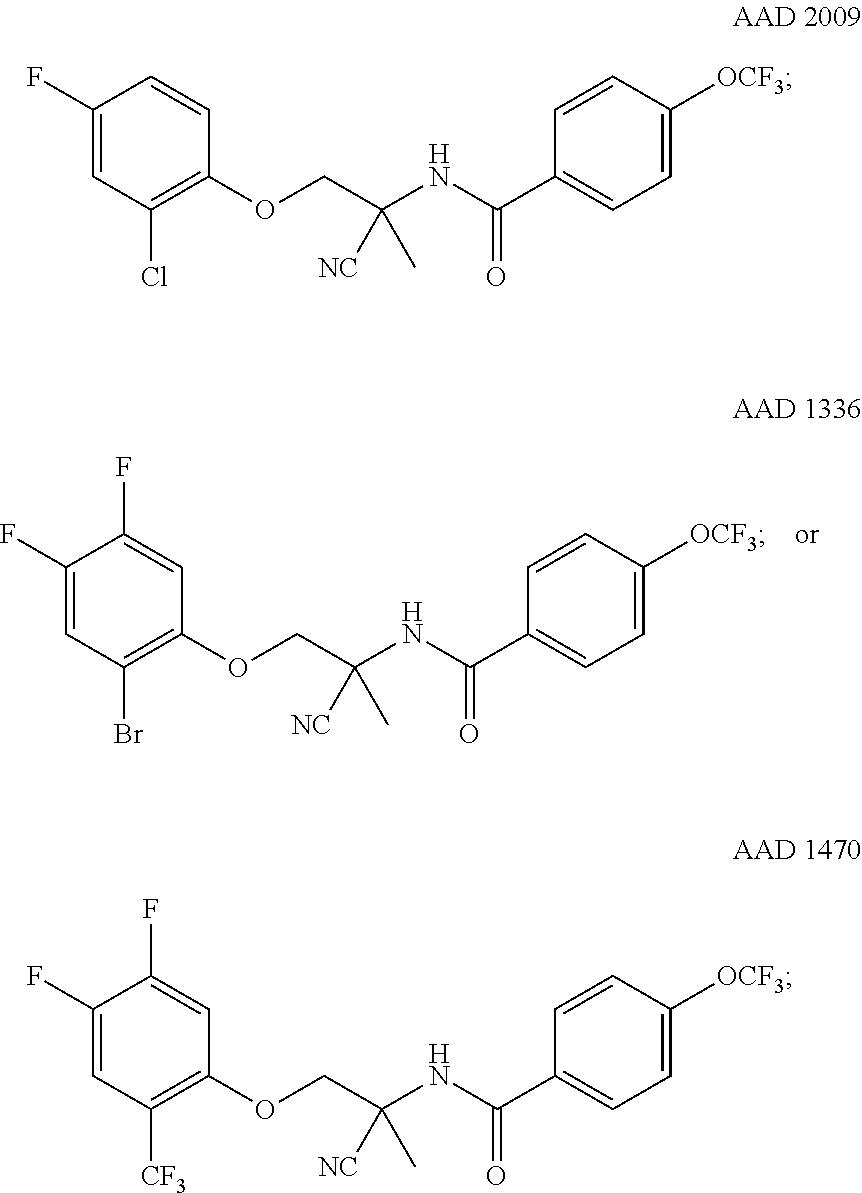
C1(F)=CC(Cl)=C(OCC(NC(C2=CC=C([OCF3])C=C2)=O)(C)[NC])C=C1.C1(F)=CC(Br)=C(OCC(NC(C2=CC=C([OCF3])C=C2)=O)(C)[NC])C=C1F.C1(F)=CC([CF3])=C(OCC(NC(C2=CC=C([OCF3])C=C2)=O)(C)[NC])C=C1F
